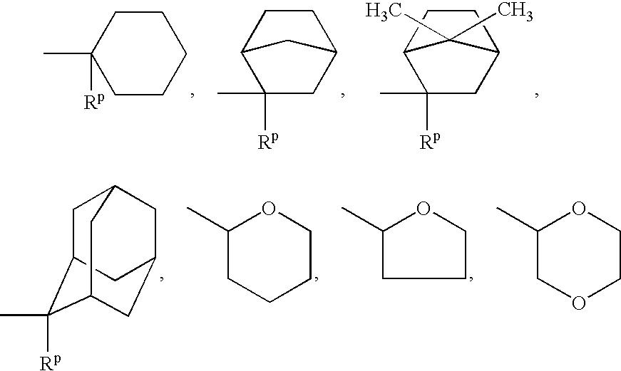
C1CC(C)([Rp])CCC1.C1CC2C(C)([Rp])CC1C2.C1CC2C(C)([Rp])CC1C2(C)C.C1C2C(C)([Rp])C3CC(CC1C3)C2.C1(C)CCCCO1.C1(C)CCCO1.C1(C)COCCO1
